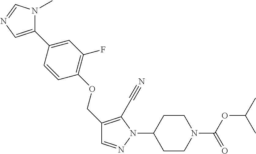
C1=CC(OCC2=C(C#N)N(C3CCN(C(OC(C)C)=O)CC3)N=C2)=C(F)C=C1C1=CN=CN1C
